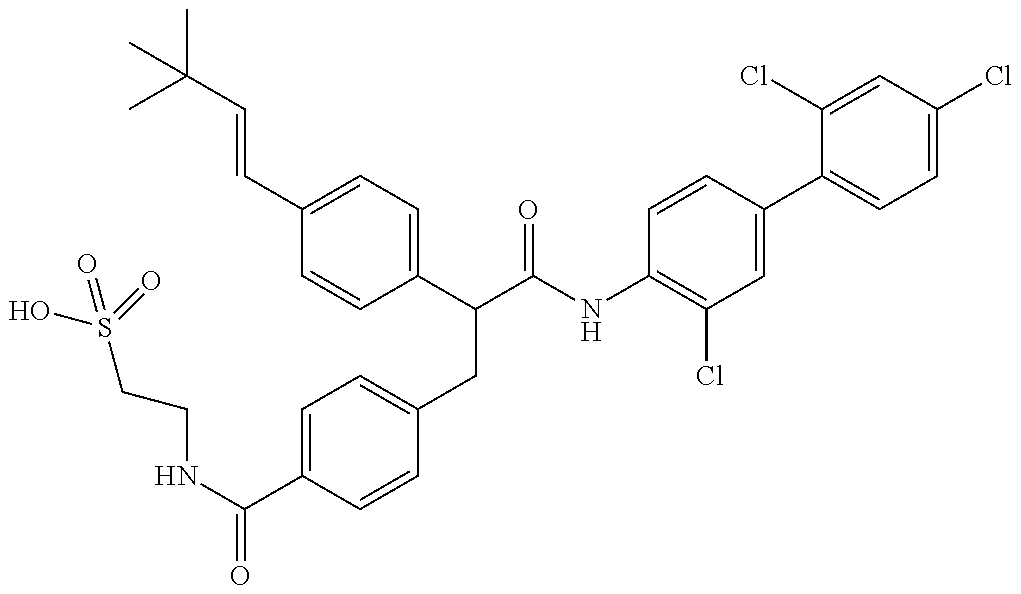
OS(CCNC(=O)C1=CC=C(CC(C(NC2=C(Cl)C=C(C3=CC=C(Cl)C=C3Cl)C=C2)=O)C2=CC=C(C=CC(C)(C)C)C=C2)C=C1)(=O)=O
